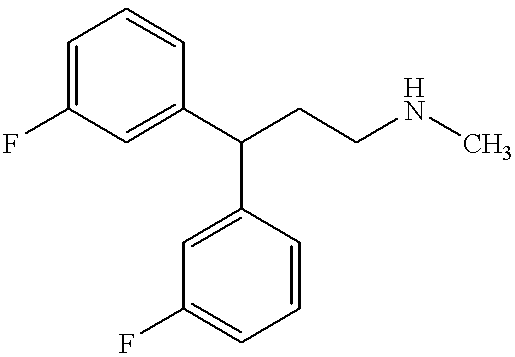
FC1=CC=CC(C(CCNC)C2=CC(F)=CC=C2)=C1
